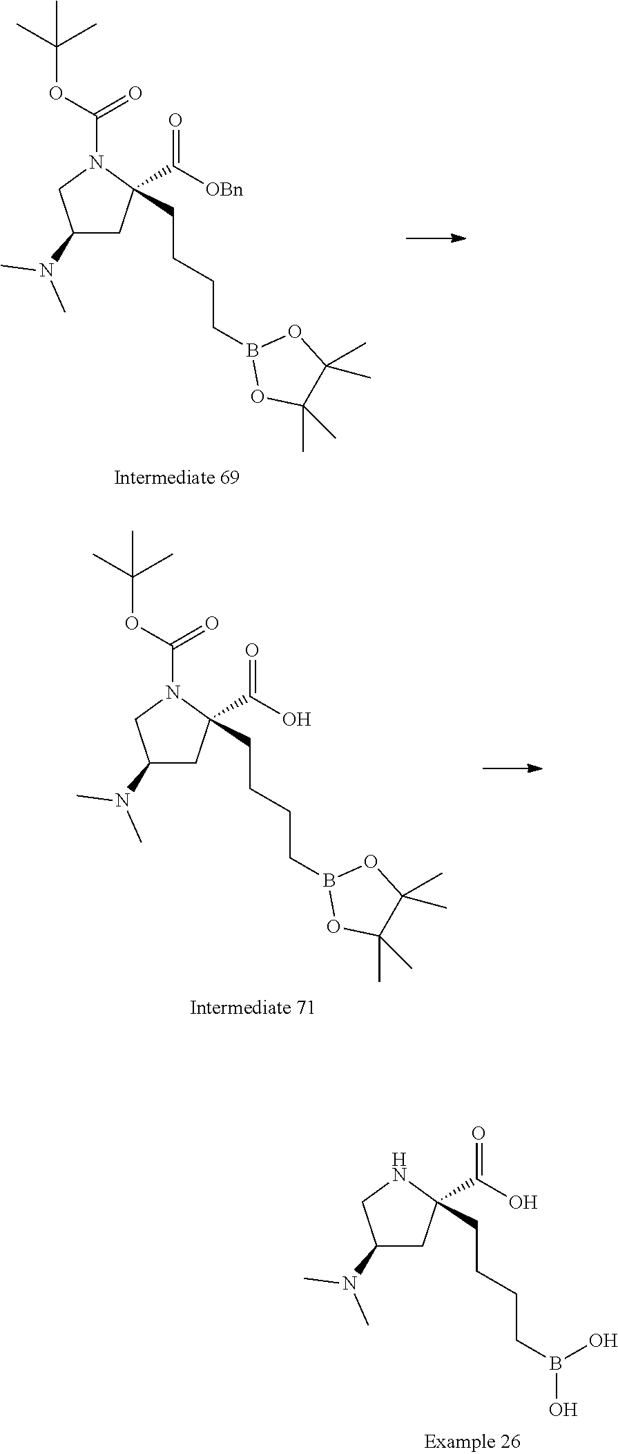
C1(N(C)C)CC(CCCCB2OC(C)(C)C(C)(C)O2)(C([OBn])=O)N(C(OC(C)(C)C)=O)C1.C1(N(C)C)CC(CCCCB2OC(C)(C)C(C)(C)O2)(C(O)=O)N(C(OC(C)(C)C)=O)C1.C1(N(C)C)CC(CCCCB(O)O)(C(O)=O)NC1
